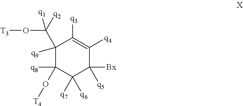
C1([q9])(C(O[T3])([q2])[q1])C([q8])(O[T4])C([q7])([q6])C([Bx])([q5])C([q4])=C1[q3]
